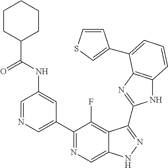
C1=NC=C(C2=NC=C3C(=C2F)C(C2=NC4=C(N2)C=CC=C4C2=CSC=C2)=NN3)C=C1NC(C1CCCCC1)=O
